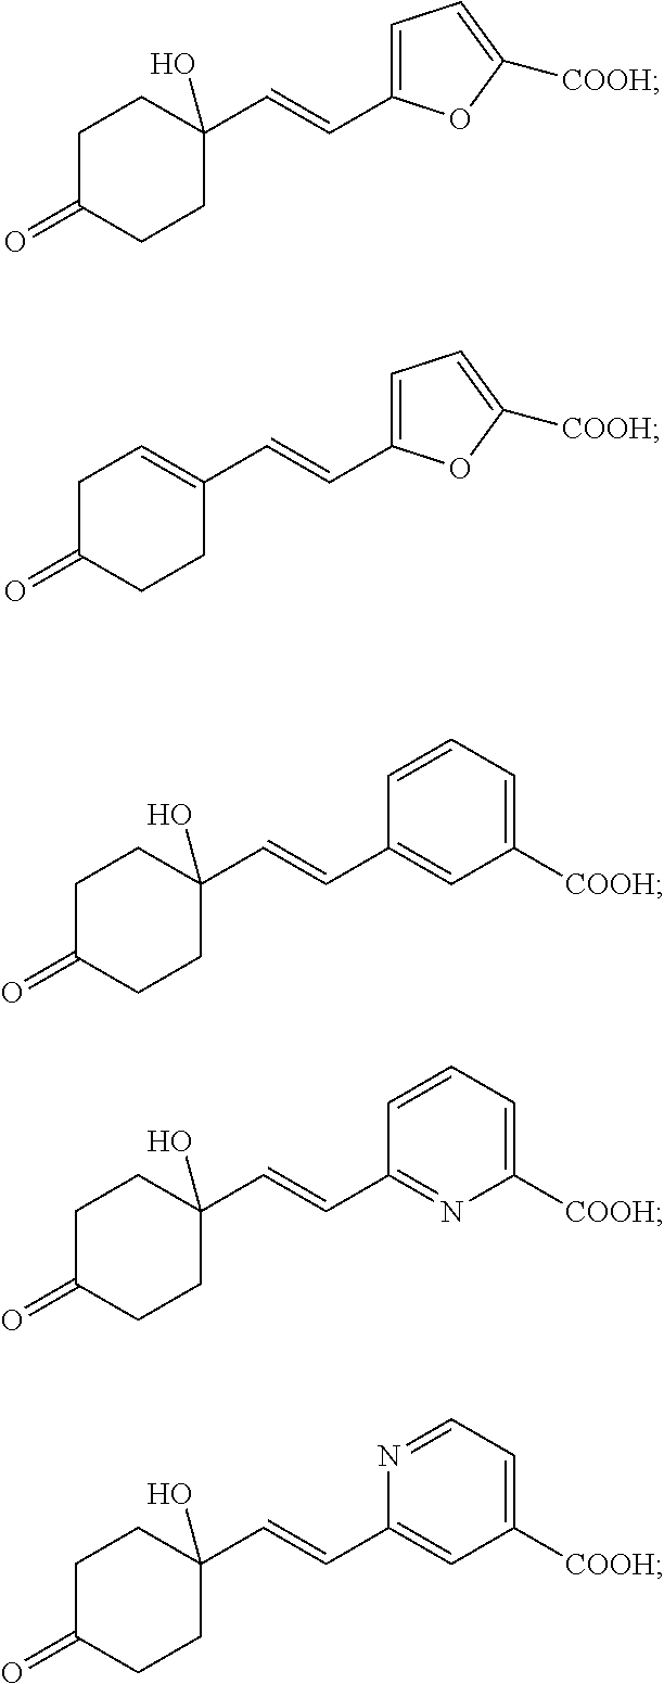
C1C(=O)CCC(C=CC2=CC=C([COOH])O2)(O)C1.C1C(=O)CCC(C=CC2=CC=C([COOH])O2)=C1.C1C(=O)CCC(C=CC2=CC([COOH])=CC=C2)(O)C1.C1C(=O)CCC(C=CC2=NC([COOH])=CC=C2)(O)C1.C1C(=O)CCC(C=CC2=CC([COOH])=CC=N2)(O)C1
